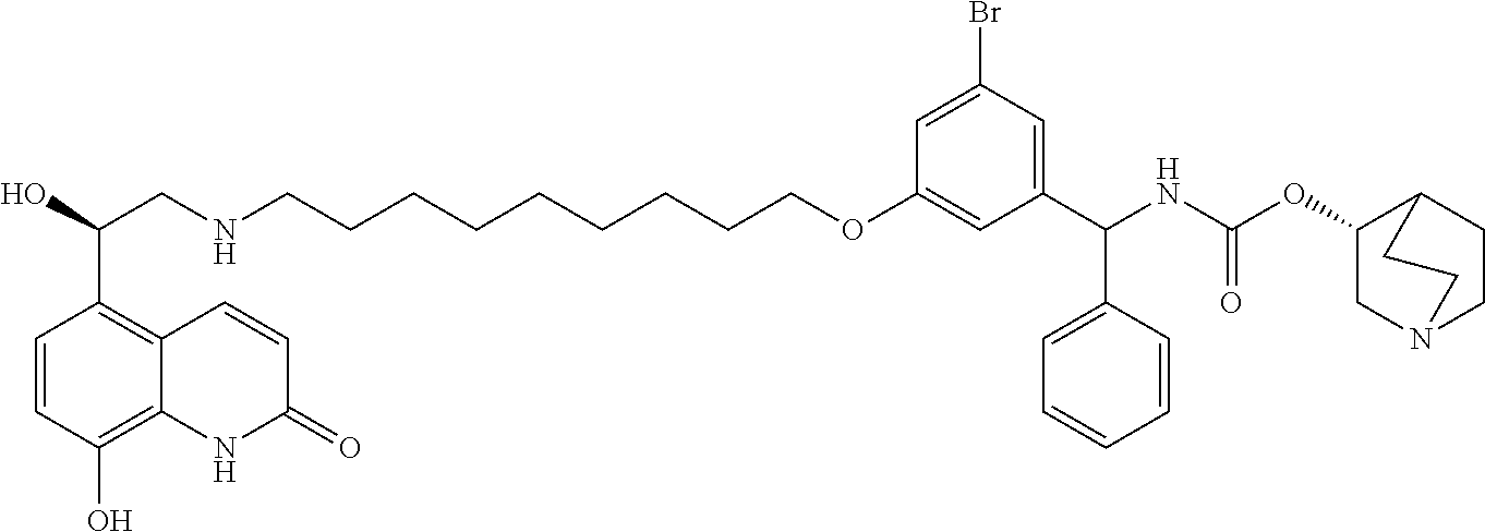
C1(Br)=CC(OCCCCCCCCCNCC(O)C2=C3C(=C(O)C=C2)NC(=O)C=C3)=CC(C(NC(OC2CN3CCC2CC3)=O)C2=CC=CC=C2)=C1
